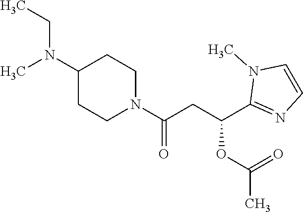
C1(N(C)CC)CCN(C(CC(C2=NC=CN2C)OC(C)=O)=O)CC1
